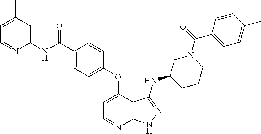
C1=C(C(NC2=CC(C)=CC=N2)=O)C=CC(OC2=CC=NC3=C2C(NC2CCCN(C(=O)C4=CC=C(C)C=C4)C2)=NN3)=C1
